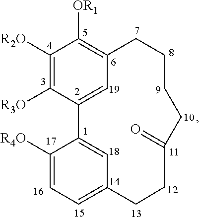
C1([R2O])=C([R3O])C2=CC(=C1[OR1])CCCCC(=O)CCC1=CC=C([R4O])C2=C1
